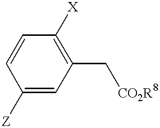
C(C1=C([X])C=CC([Z])=C1)[CO2R8]
